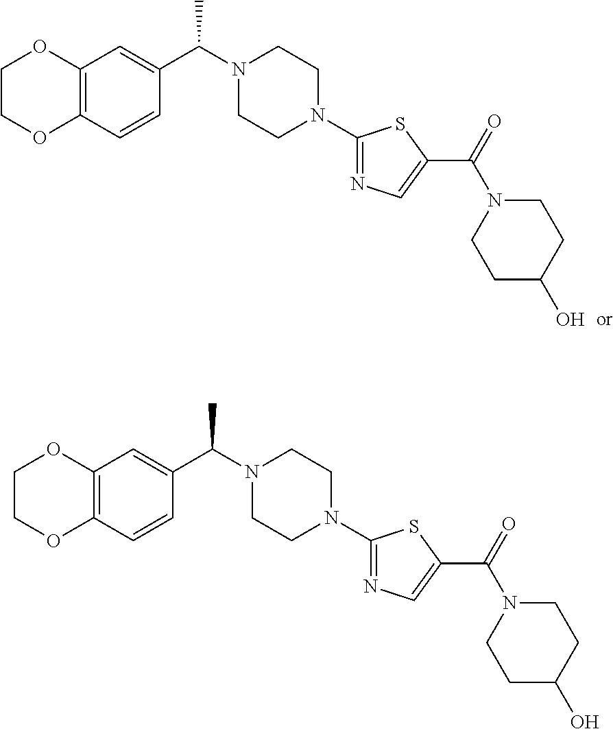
C12=C(C=CC(C(N3CCN(C4=NC=C(C(N5CCC(O)CC5)=O)S4)CC3)C)=C1)OCCO2.C12=C(C=CC(C(N3CCN(C4=NC=C(C(N5CCC(O)CC5)=O)S4)CC3)C)=C1)OCCO2
